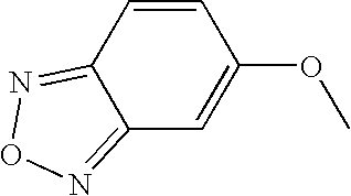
C12=NON=C1C=CC(OC)=C2
